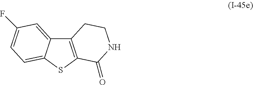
C12=C(SC3=CC=C(F)C=C13)C(=O)NCC2
